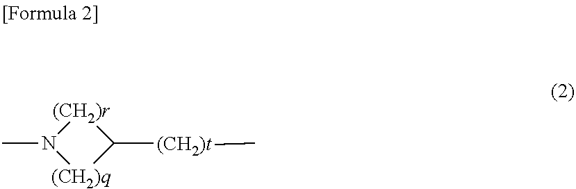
N1(C)[(CH2)q]C([(CH2)t]C)[(CH2)r]1
